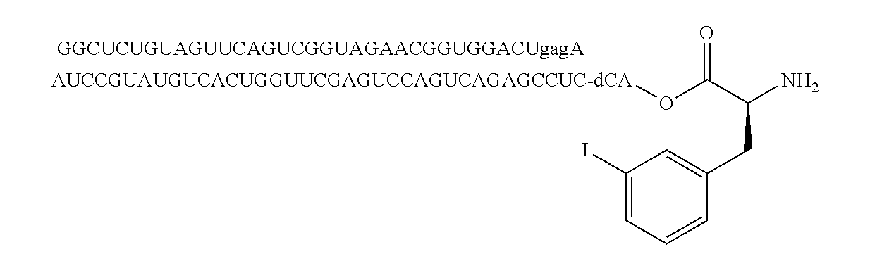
[AUCCGUAUGUCACUGGUUCGAGUCCAGUCAGAGCCUC-dCA]OC(C(N)CC1=CC(I)=CC=C1)=O
